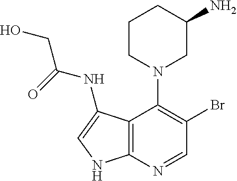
C12=C(N=CC(Br)=C1N1CC(N)CCC1)NC=C2NC(=O)CO
